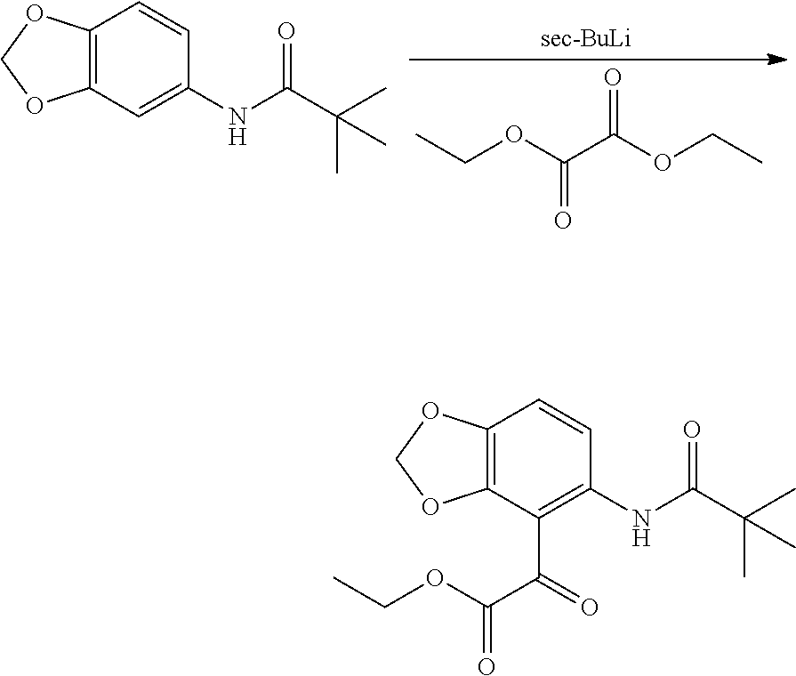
CCOC(C(OCC)=O)=O.C12=C(C=C(NC(C(C)(C)C)=O)C=C1)OCO2.C12=C(C(C(C(OCC)=O)=O)=C(NC(C(C)(C)C)=O)C=C1)OCO2
